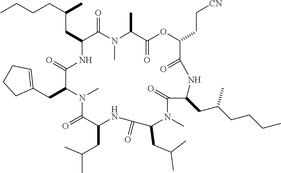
C(CC1NC(=O)C(CC2=CCCC2)N(C)C(=O)C(CC(C)C)NC(=O)C(CC(C)C)N(C)C(=O)C(CC(CCCC)C)NC(=O)C(CC[CN])OC(=O)C(C)N(C)C1=O)(CCCC)C
